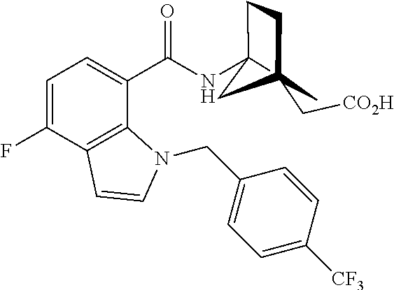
C1=C(F)C2=C(C(C(NC34CCC(C[CO2H])(C3)C4)=O)=C1)N(CC1=CC=C([CF3])C=C1)C=C2
